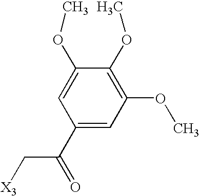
C1(C(=O)C[X3])=CC(OC)=C(OC)C(OC)=C1
